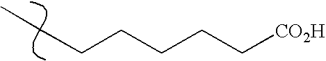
C(CCC[CO2H])CCC
